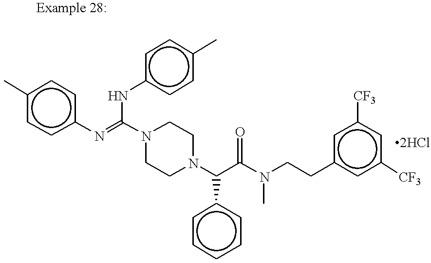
N1(C(=Nc2ccc(C)cc2)Nc2ccc(C)cc2)CCN(C(C(N(C)CCc2cc([CF3])cc([CF3])c2)=O)c2ccccc2)CC1
